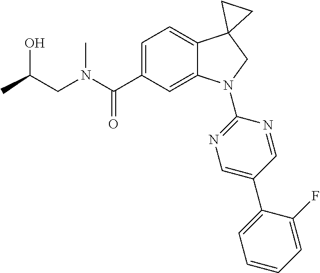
N(C(C1=CC=C2C(=C1)N(C1=NC=C(C3=CC=CC=C3F)C=N1)CC21CC1)=O)(CC(O)C)C
